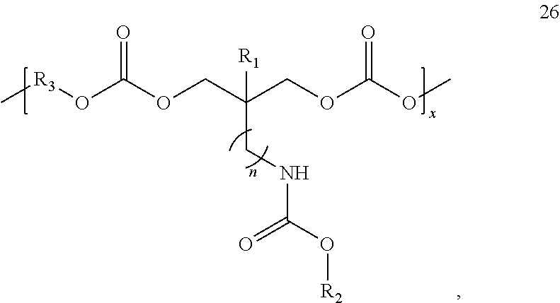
C[R3]OC(OCC(COC(OC)=O)([R1])CNC(O[R2])=O)=O
